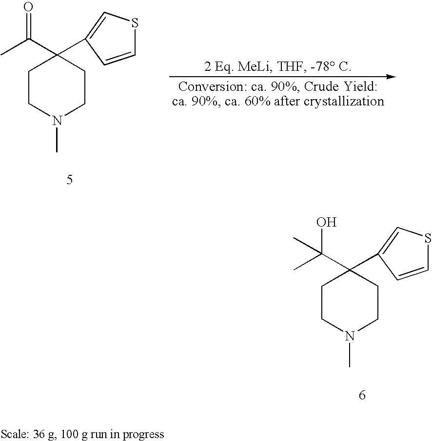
C1CN(C)CCC1(C(C)(O)C)C1=CSC=C1.C1CN(C)CCC1(C(C)=O)C1=CSC=C1
